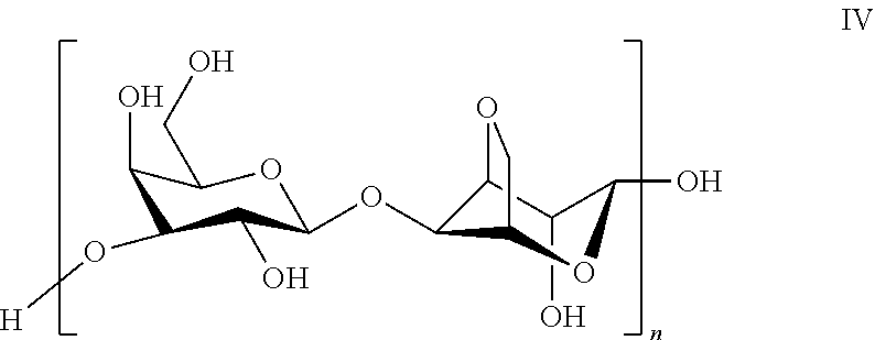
OC1C2C(OC3C(O)C(O[H])C(O)C(CO)O3)C(OC1O)CO2
